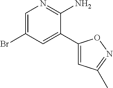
C1=C(Br)C=C(C2=CC(C)=NO2)C(N)=N1
